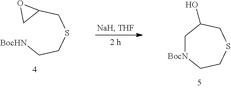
C1C(CSCC[BocHN])O1.C1[BocN]CCSCC1O
